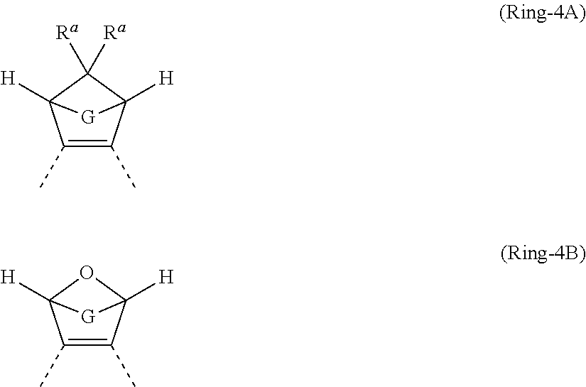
C1(C)=C(C)C2([H])C([Ra])([Ra])C1([H])[G]2.C1(C)=C(C)C2([H])OC1([H])[G]2
